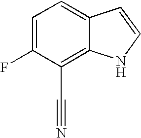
C1=C(F)C(C#N)=C2C(=C1)C=CN2
